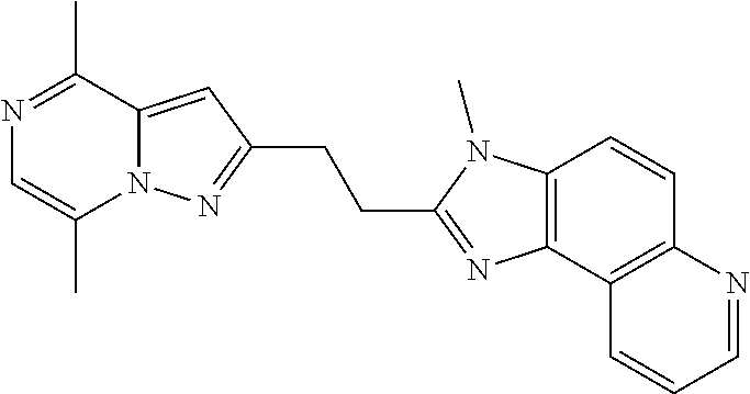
C(CC1=NC2=C(N1C)C=CC1=C2C=CC=N1)C1=NN2C(C)=CN=C(C)C2=C1
